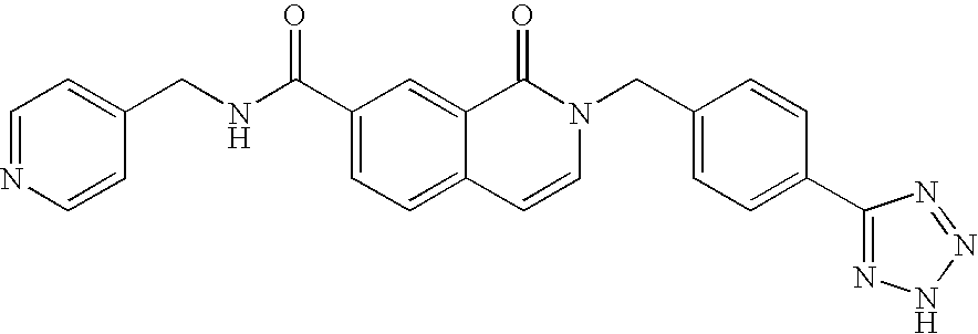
C1=NC=CC(CNC(C2=CC=C3C(=C2)C(=O)N(CC2=CC=C(C4=NNN=N4)C=C2)C=C3)=O)=C1
